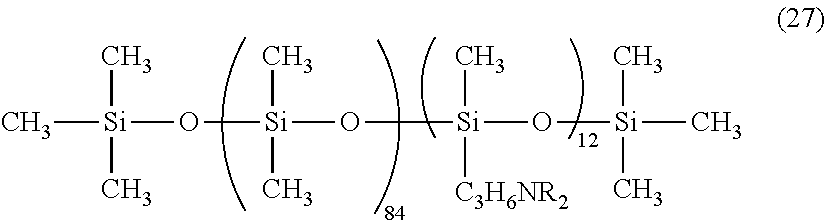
C[Si](O[Si](O[Si](O[Si](C)(C)C)(C)[C3H6NR2])(C)C)(C)C
